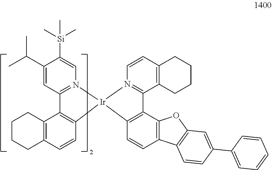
C1(C(C)C)=CC2=N(C=C1[Si](C)(C)C)[Ir]1(C3=C2C2=C(C=C3)CCCC2)N2=C(C3=C(C=C2)CCCC3)C2=C1C=CC1=C2OC2=C1C=CC(C1=CC=CC=C1)=C2
